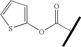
C1(OC(C(C)C)=O)=CC=CS1
